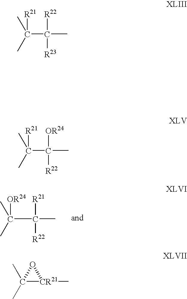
C(C([R21])([R22])C)(C)(C)[OR24].C(C([R22])([R23])C)(C)(C)[R21].C(C([OR24])([R22])C)(C)(C)[R21].C1(C)(C)[CR21](C)O1
